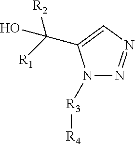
N1([R3][R4])N=NC=C1C([R1])([R2])O
